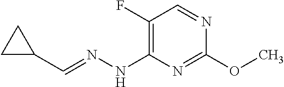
C1(C=NNC2=C(F)C=NC(OC)=N2)CC1
